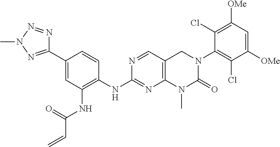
N1=CC2=C(N=C1NC1=C(NC(C=C)=O)C=C(C3=NN(C)N=N3)C=C1)N(C)C(=O)N(C1=C(Cl)C([OMe])=CC([OMe])=C1Cl)C2
